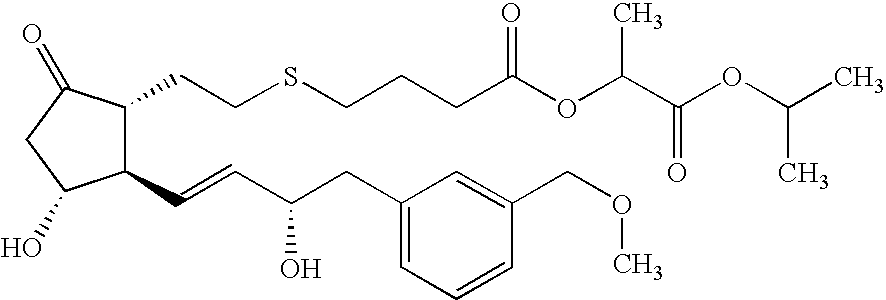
C1(C=CC(CC2=CC=CC(COC)=C2)O)C(CCSCCCC(OC(C)C(OC(C)C)=O)=O)C(=O)CC1O
